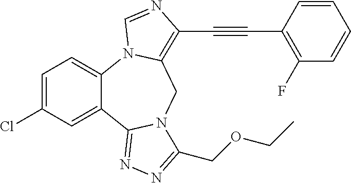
C12=CC=C(Cl)C=C1C1=NN=C(COCC)N1CC1=C(C#CC3=C(F)C=CC=C3)N=CN21
